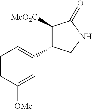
C1=CC([OMe])=CC(C2C([MeO2C])C(=O)NC2)=C1
